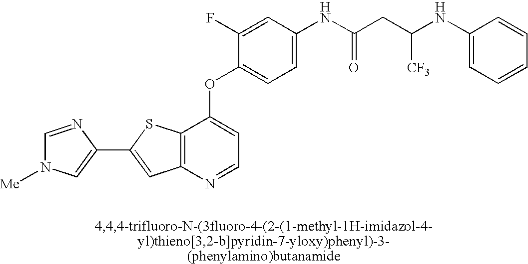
C1=C(NC(CC(NC2=CC=CC=C2)[CF3])=O)C=C(F)C(OC2=CC=NC3=C2SC(C2=CN([Me])C=N2)=C3)=C1
